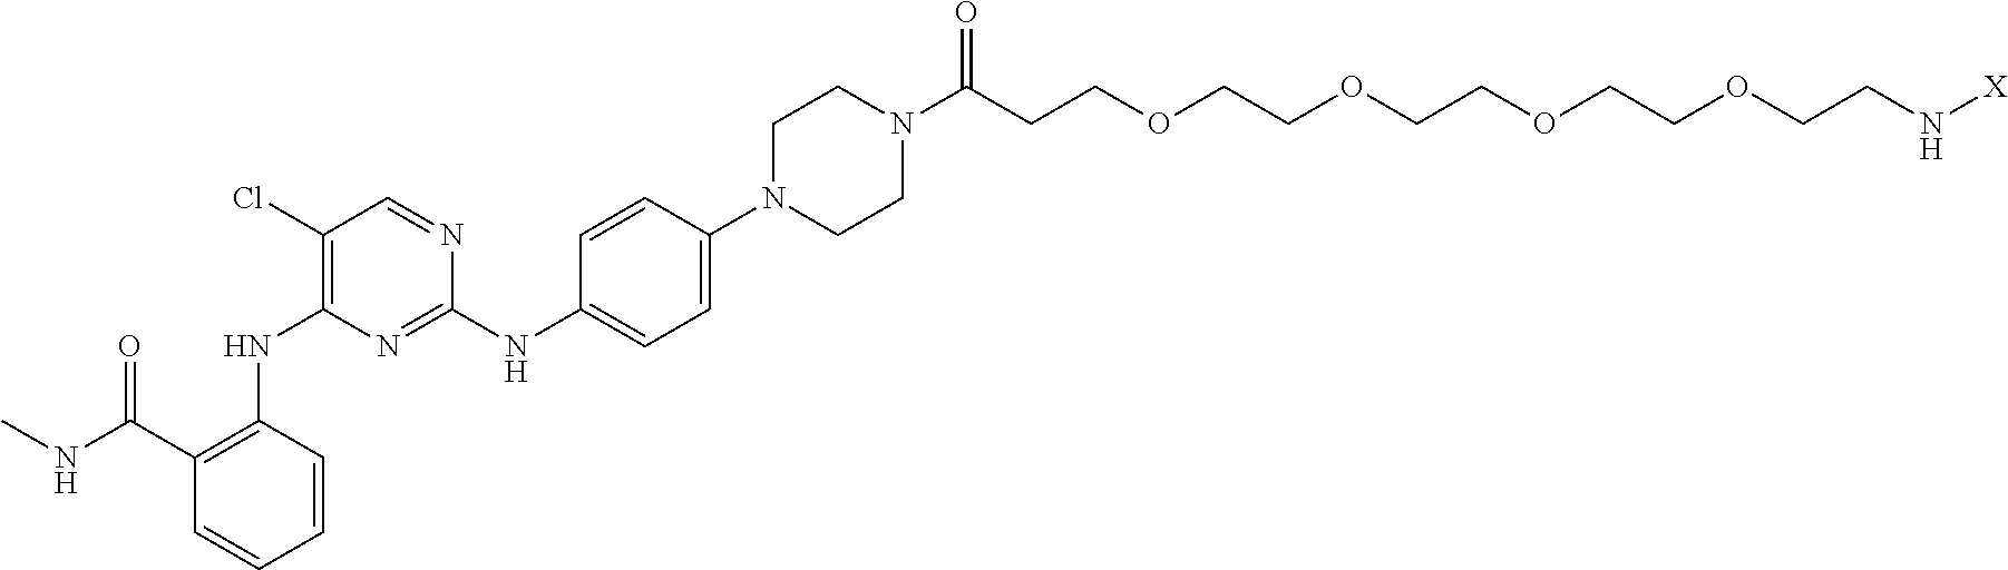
C1(C(NC)=O)=C(NC2=C(Cl)C=NC(NC3=CC=C(N4CCN(C(CCOCCOCCOCCOCCN[X])=O)CC4)C=C3)=N2)C=CC=C1
